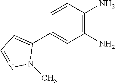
C1(C2=CC=NN2C)=CC(N)=C(N)C=C1
